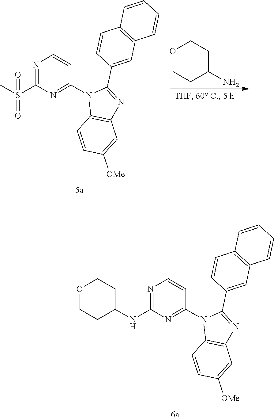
O1CCC(N)CC1.N1=C(S(C)(=O)=O)N=C(N2C3=C(N=C2C2=CC4=C(C=C2)C=CC=C4)C=C([OMe])C=C3)C=C1.N1=C(NC2CCOCC2)N=C(N2C3=C(N=C2C2=CC4=C(C=C2)C=CC=C4)C=C([OMe])C=C3)C=C1
